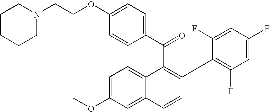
C(C1=C(C2=C(F)C=C(F)C=C2F)C=CC2=CC(OC)=CC=C12)(C1=CC=C(OCCN2CCCCC2)C=C1)=O
